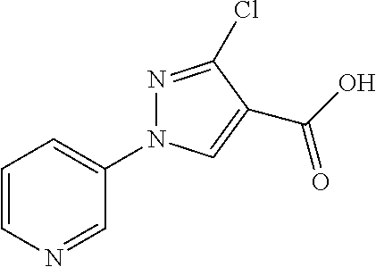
C1=CN=CC(N2N=C(Cl)C(C(O)=O)=C2)=C1
